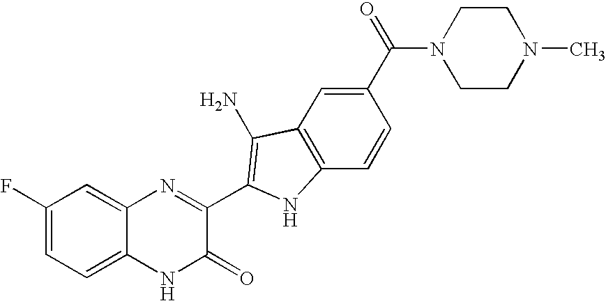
C1=C2C(=CC(F)=C1)N=C(C1=C(N)C3=C(C=CC(C(=O)N4CCN(C)CC4)=C3)N1)C(=O)N2
